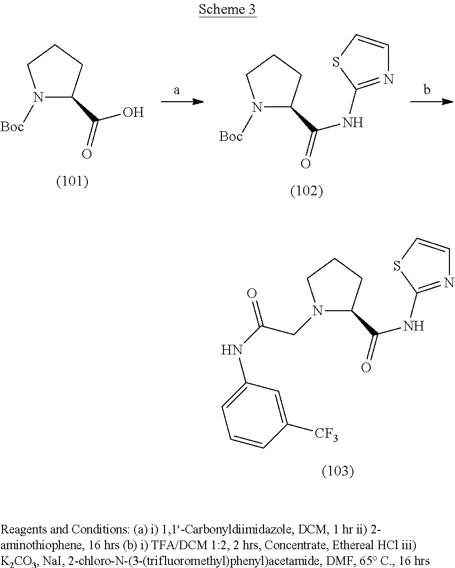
N1(CC(=O)NC2=CC=CC([CF3])=C2)C(C(=O)NC2=NC=CS2)CCC1.N1([Boc])C(C(=O)O)CCC1.N1([Boc])C(C(=O)NC2=NC=CS2)CCC1
